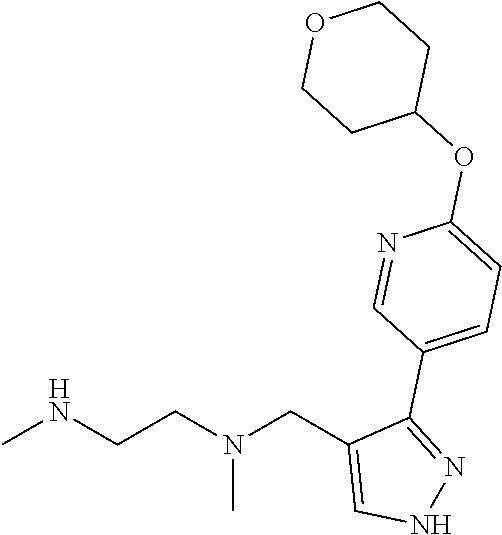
CNCCN(CC1=CNN=C1C1=CC=C(OC2CCOCC2)N=C1)C
